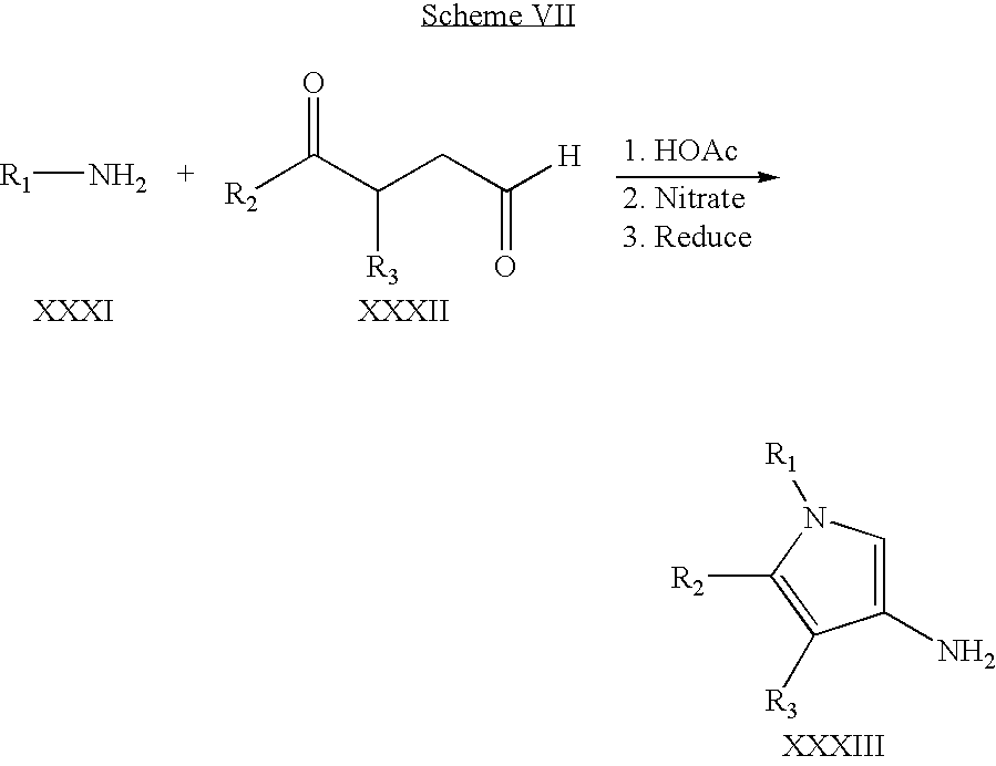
[R2]C(C(CC([H])=O)[R3])=O.[R1]N.[1. HOAc].C1=C(N)C([R3])=C([R2])N1[R1]
